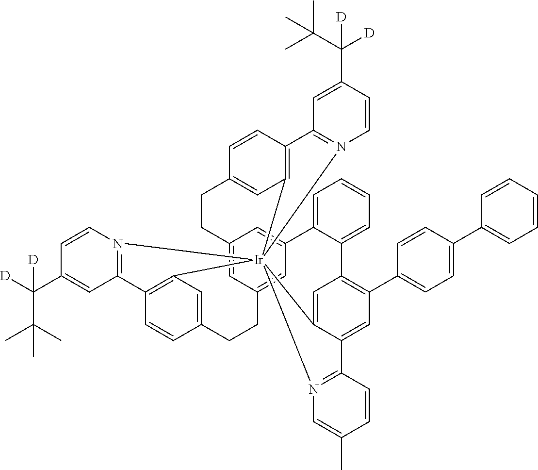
C12=CC3=CC(=C1)C1=CC=CC=C1C1=C(C4=CC=C(C5=CC=CC=C5)C=C4)C=C4C(=C1)[Ir]15(C6=C(C=CC(=C6)CC3)C3=N1C=CC(C(C(C)(C)C)([D])[D])=C3)(C1=C(C=CC(=C1)CC2)C1=N5C=CC(C(C(C)(C)C)([D])[D])=C1)N1=C4C=CC(C)=C1
